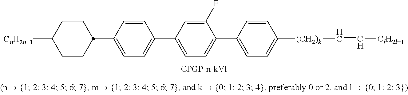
C1(C2CCC([CnH2n+1])CC2)=CC=C(C2=CC=C(C3=CC=C([(CH2)k]C=C[ClH2l+1])C=C3)C(F)=C2)C=C1
